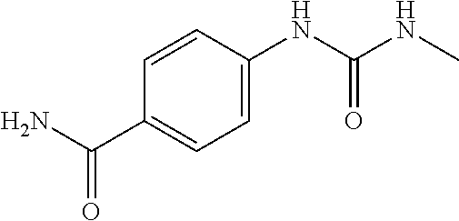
C1=CC(C(N)=O)=CC=C1NC(NC)=O
